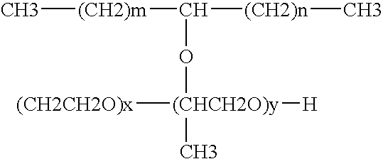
C[(CH2)m]C([(CH2)n]C)O[(CHCH2O)y]([H])([(CH2CH2O)x])C
